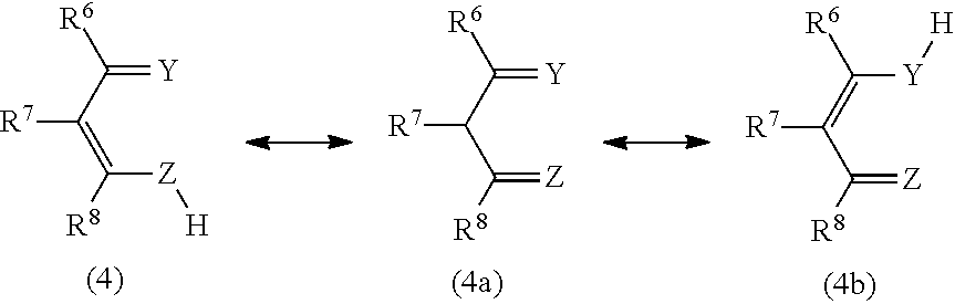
[R7]C(=C([R6])[Y][H])C([R8])=[Z].[R7]C(C([R6])=[Y])=C([R8])[Z][H].[R7]C(C([R6])=[Y])C([R8])=[Z]
